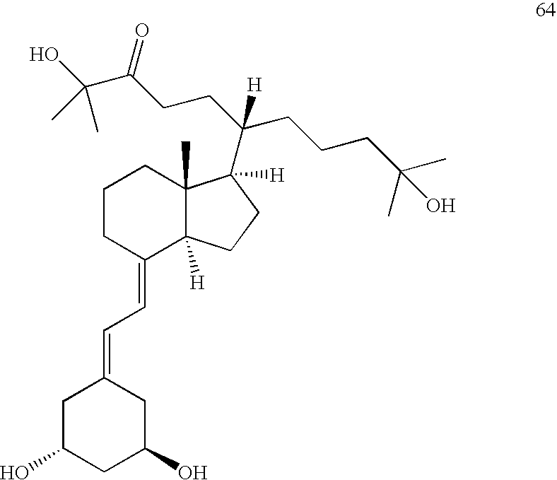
C1(=CC=C2CC(O)CC(O)C2)C2([H])C(C)(CCC1)C([H])(C(CCC(C(C)(C)O)=O)(CCCC(C)(O)C)[H])CC2
